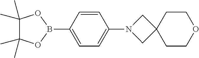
C1(C)(C)C(C)(C)OB(C2=CC=C(N3CC4(C3)CCOCC4)C=C2)O1
